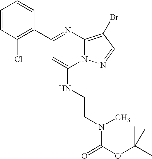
C1(C2=NC3=C(Br)C=NN3C(NCCN(C(=O)OC(C)(C)C)C)=C2)=C(Cl)C=CC=C1
